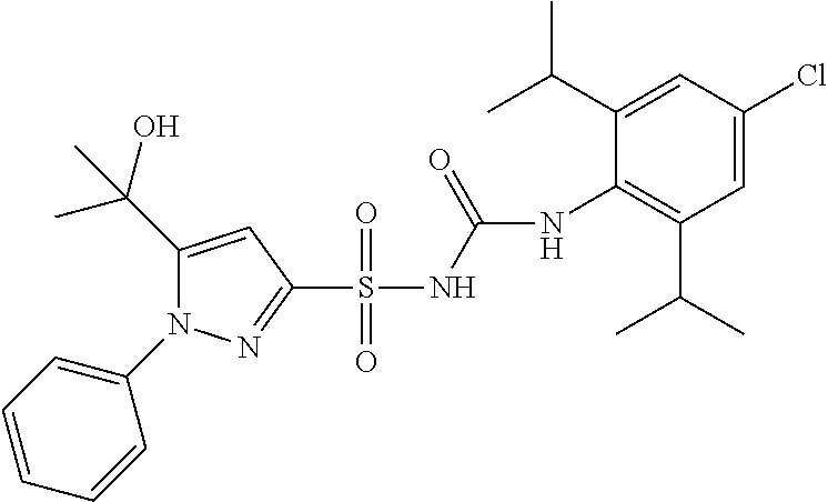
C1(C(O)(C)C)=CC(S(NC(=O)NC2=C(C(C)C)C=C(Cl)C=C2C(C)C)(=O)=O)=NN1C1=CC=CC=C1
